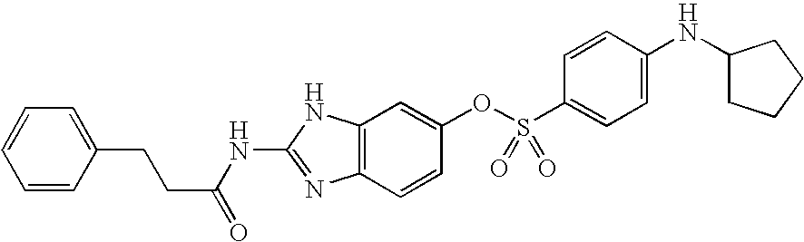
C1(NC(=O)CCC2=CC=CC=C2)=NC2=C(N1)C=C(OS(C1=CC=C(NC3CCCC3)C=C1)(=O)=O)C=C2
